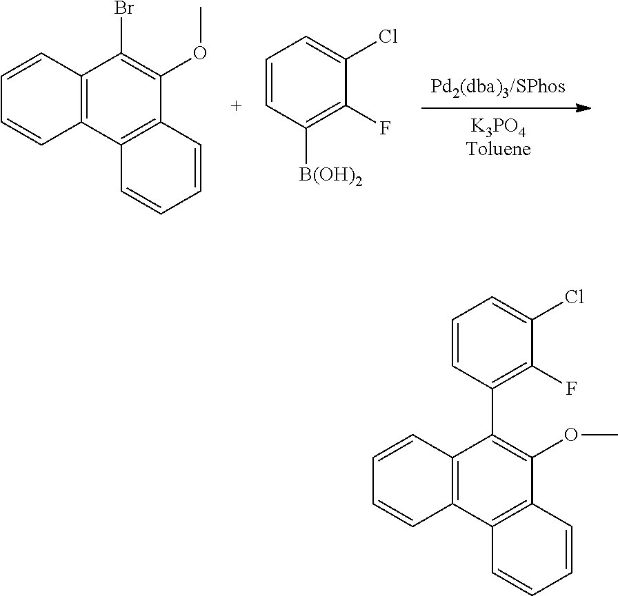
[Pd2(dba)3/SPhos].[K3PO4Toluene].C12=C(C3=C(C(OC)=C1Br)C=CC=C3)C=CC=C2.C1=CC([B(OH)2])=C(F)C(Cl)=C1.C12=C(C3=C(C(OC)=C1C1=C(F)C(Cl)=CC=C1)C=CC=C3)C=CC=C2
